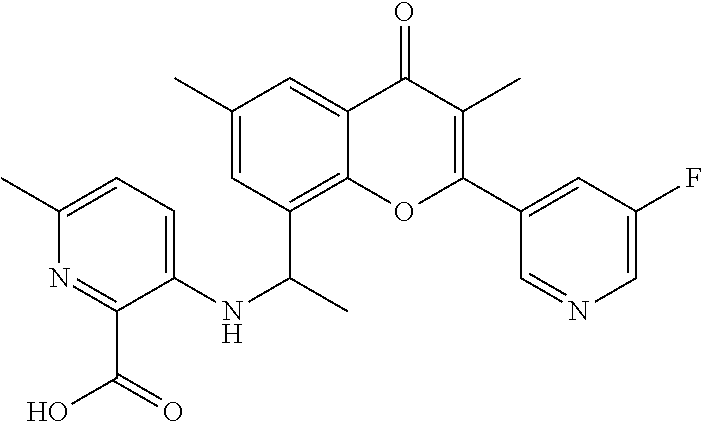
C12=C(C(C)NC3=CC=C(C)N=C3C(O)=O)C=C(C)C=C1C(=O)C(C)=C(C1=CC(F)=CN=C1)O2
